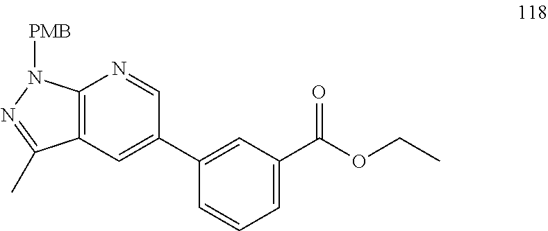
C12=C(C=C(C3=CC(C(OCC)=O)=CC=C3)C=N1)C(C)=NN2[PMB]
